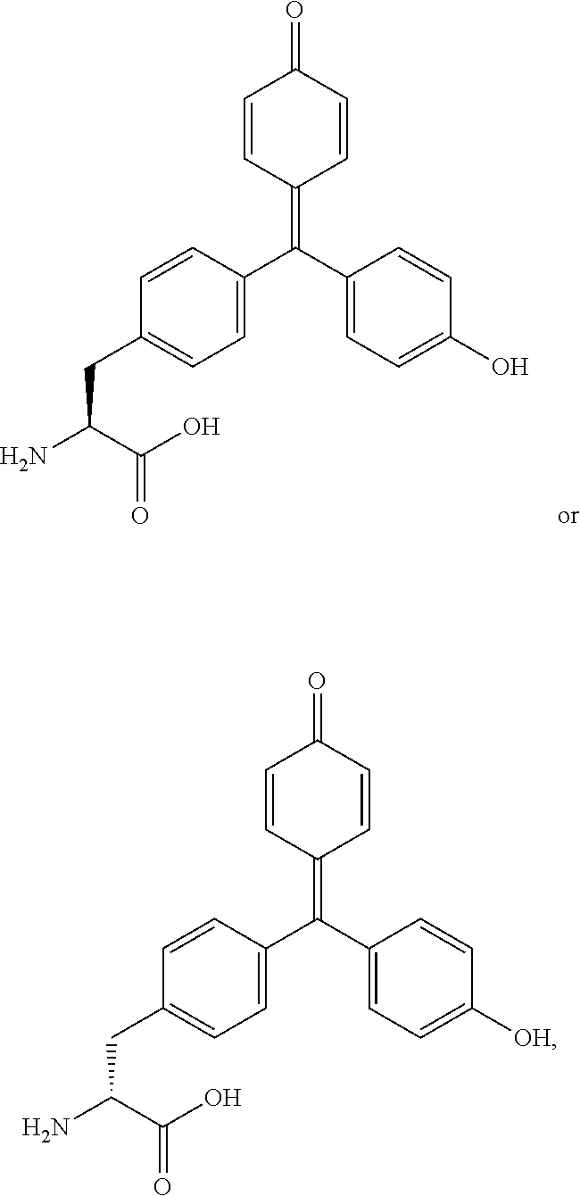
C1=CC(=C(C2=CC=C(CC(C(O)=O)N)C=C2)C2=CC=C(O)C=C2)C=CC1=O.C1=CC(=C(C2=CC=C(CC(C(O)=O)N)C=C2)C2=CC=C([OH])C=C2)C=CC1=O
